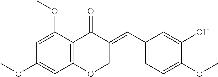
C12=C(C(OC)=CC(OC)=C1)C(=O)C(=CC1=CC=C(OC)C(O)=C1)CO2
